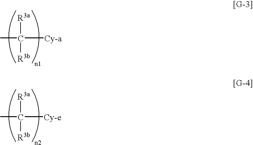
CC([R3a])([R3b])[Cy-a].CC([R3a])([R3b])[Cy-e]
